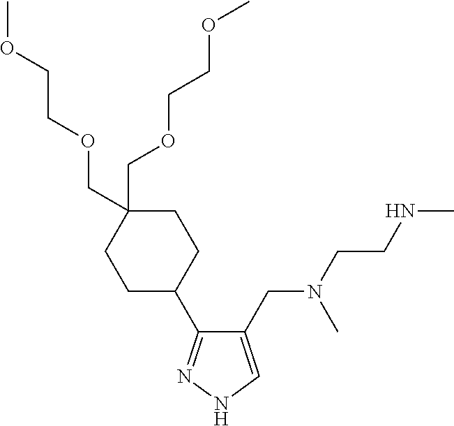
C1(CN(C)CCNC)=CNN=C1C1CCC(COCCOC)(COCCOC)CC1
